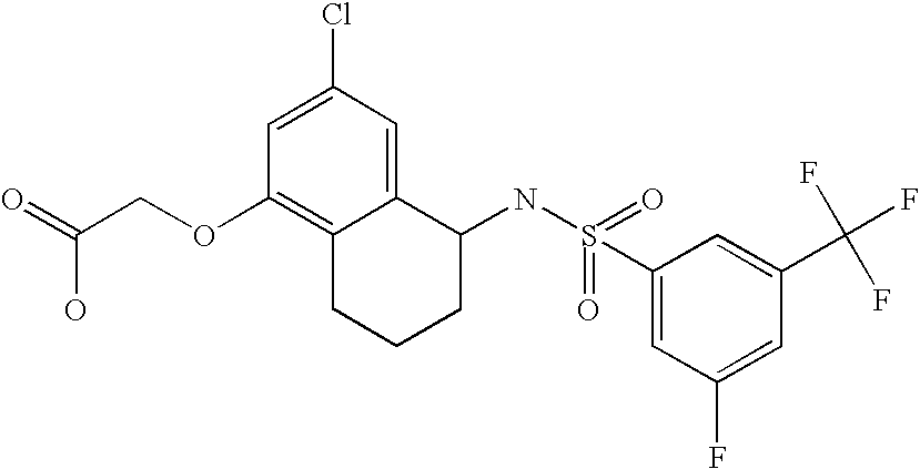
C1=C(Cl)C=C2C(=C1OCC(=O)O)CCCC2NS(=O)(C1=CC(F)=CC(C(F)(F)F)=C1)=O
